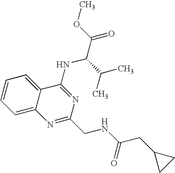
C12=CC=CC=C1C(NC(C(=O)OC)C(C)C)=NC(CNC(CC1CC1)=O)=N2
